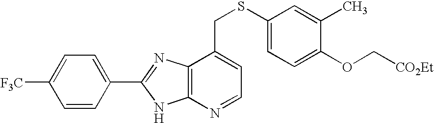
C1=C(C2=NC3=C(N2)N=CC=C3CSC2=CC=C(OC[CO2Et])C(C)=C2)C=CC([F3C])=C1
